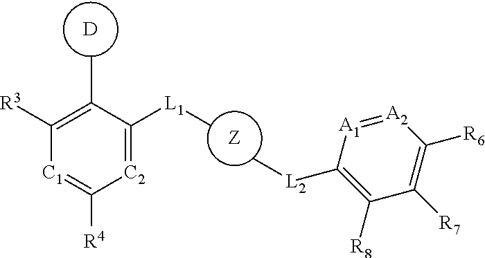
[Z].[D].C1([L2]C)=C([R8])C([R7])=C([R6])[A2]=[A1]1.C[L1]C1=[C2]C([R4])=[C1]C([R3])=C1C
